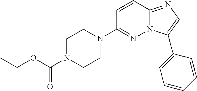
C1=CC2=NC=C(C3=CC=CC=C3)N2N=C1N1CCN(C(OC(C)(C)C)=O)CC1
